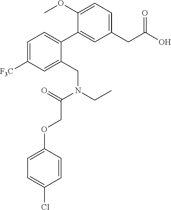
C1=C([F3C])C=C(CN(CC)C(=O)COC2=CC=C(Cl)C=C2)C(C2=CC(CC(O)=O)=CC=C2OC)=C1
